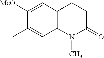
C1([MeO])=CC2=C(C=C1C)N(C)C(=O)CC2
